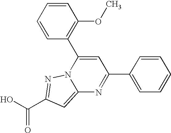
O=C(O)C1=NN2C(=C1)N=C(C1=CC=CC=C1)C=C2C1=C(OC)C=CC=C1
